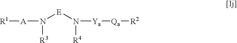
N([E]N([R4])[Ya][Qa][R2])([A][R1])[R3]
